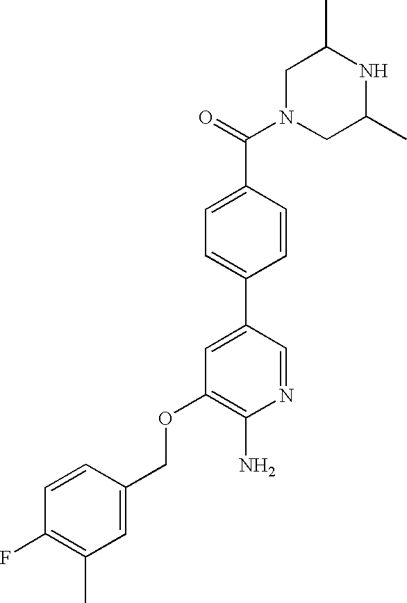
C1N(C(=O)C2=CC=C(C3=CC(OCC4=CC(C)=C(F)C=C4)=C(N)N=C3)C=C2)CC(C)NC1C
